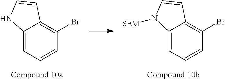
C12=CC=CC(Br)=C1C=CN2.C12=CC=CC(Br)=C1C=CN2[SEM]
